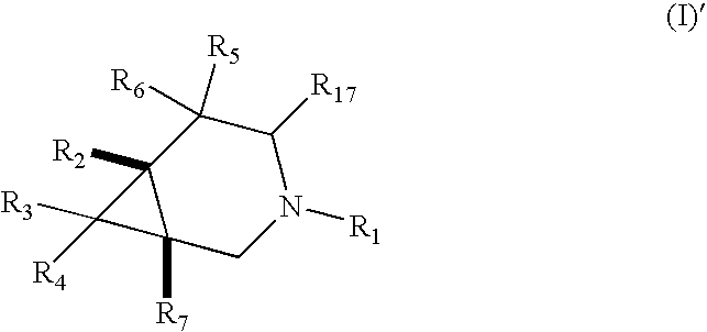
C12([R7])CN([R1])C([R17])C([R6])([R5])C1([R2])C2([R4])[R3]
